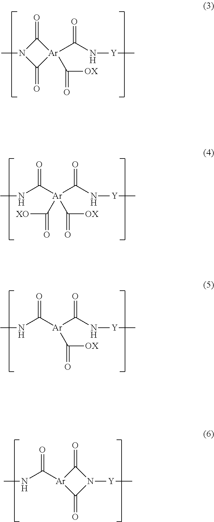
C1(=O)N(C)C(=O)[Ar]1(C(N[Y]C)=O)C(=O)[OX].[Ar](C(N[Y]C)=O)(C(=O)[OX])(C(=O)NC)C(=O)[XO].[Ar](C(N[Y]C)=O)(C(=O)[OX])C(=O)NC.C1(=O)[Ar](C(NC)=O)C(=O)N1[Y]C
